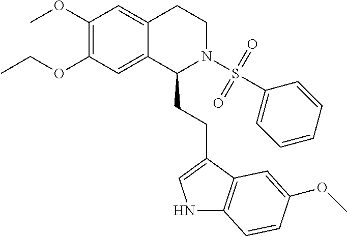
C1(OC)=C(OCC)C=C2C(=C1)CCN(S(C1=CC=CC=C1)(=O)=O)C2CCC1=CNC2=C1C=C(OC)C=C2
